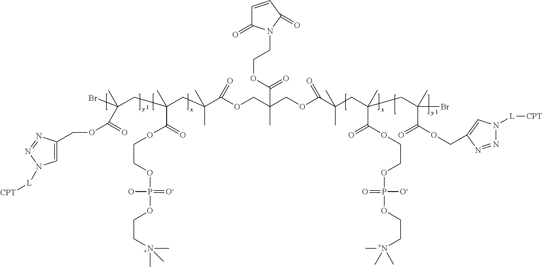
BrC(CC(CC(C(OCC(COC(C(CC(CC(Br)(C(OCC1=CN([L][CPT])N=N1)=O)C)(C)C(=O)OCCOP([O-])(=O)OCC[N+](C)(C)C)(C)C)=O)(C)C(=O)OCCN1C(=O)C=CC1=O)=O)(C)C)(C)C(=O)OCCOP(O)(=[O-])OCC[N+](C)(C)C)(C)C(OCC1=CN([L][CPT])N=N1)=O
